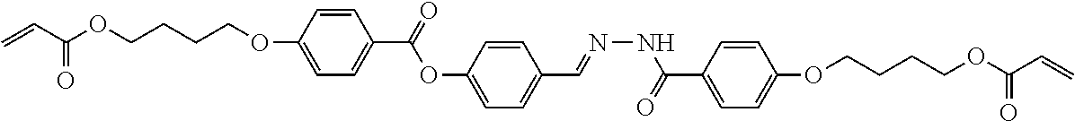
C=CC(OCCCCOC1=CC=C(C(=O)OC2=CC=C(C=NNC(C3=CC=C(OCCCCOC(C=C)=O)C=C3)=O)C=C2)C=C1)=O
